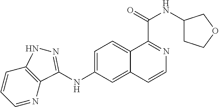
C1=CC=NC2=C1NN=C2NC1=CC=C2C(=C1)C=CN=C2C(=O)NC1CCOC1
